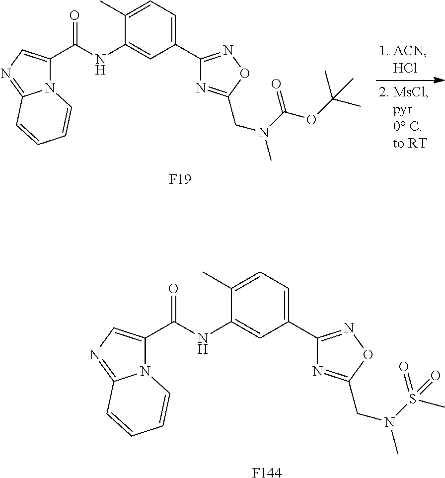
N12C(=NC=C1C(NC1=CC(C3=NOC(CN(C)C(=O)OC(C)(C)C)=N3)=CC=C1C)=O)C=CC=C2.[F19].N12C(=NC=C1C(NC1=CC(C3=NOC(CN(C)S(C)(=O)=O)=N3)=CC=C1C)=O)C=CC=C2.[F144]
